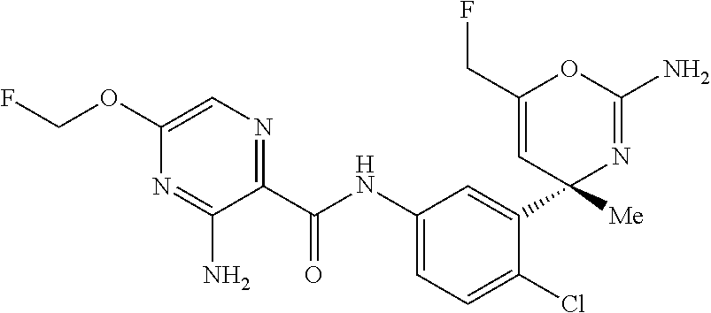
C1(C(NC2=CC=C(Cl)C(C3([Me])N=C(N)OC(CF)=C3)=C2)=O)=NC=C(OCF)N=C1N
